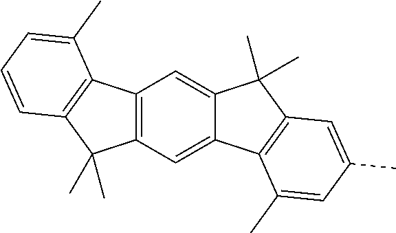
C12=C(C=C3C(=C1)C(C)(C)C1=C3C(C)=CC(C)=C1)C(C)(C)C1=C2C(C)=CC=C1
